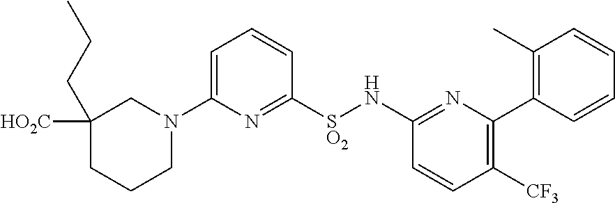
C1=C(N2CC([HO2C])(CCC)CCC2)N=C([SO2]NC2=NC(C3=C(C)C=CC=C3)=C([CF3])C=C2)C=C1
